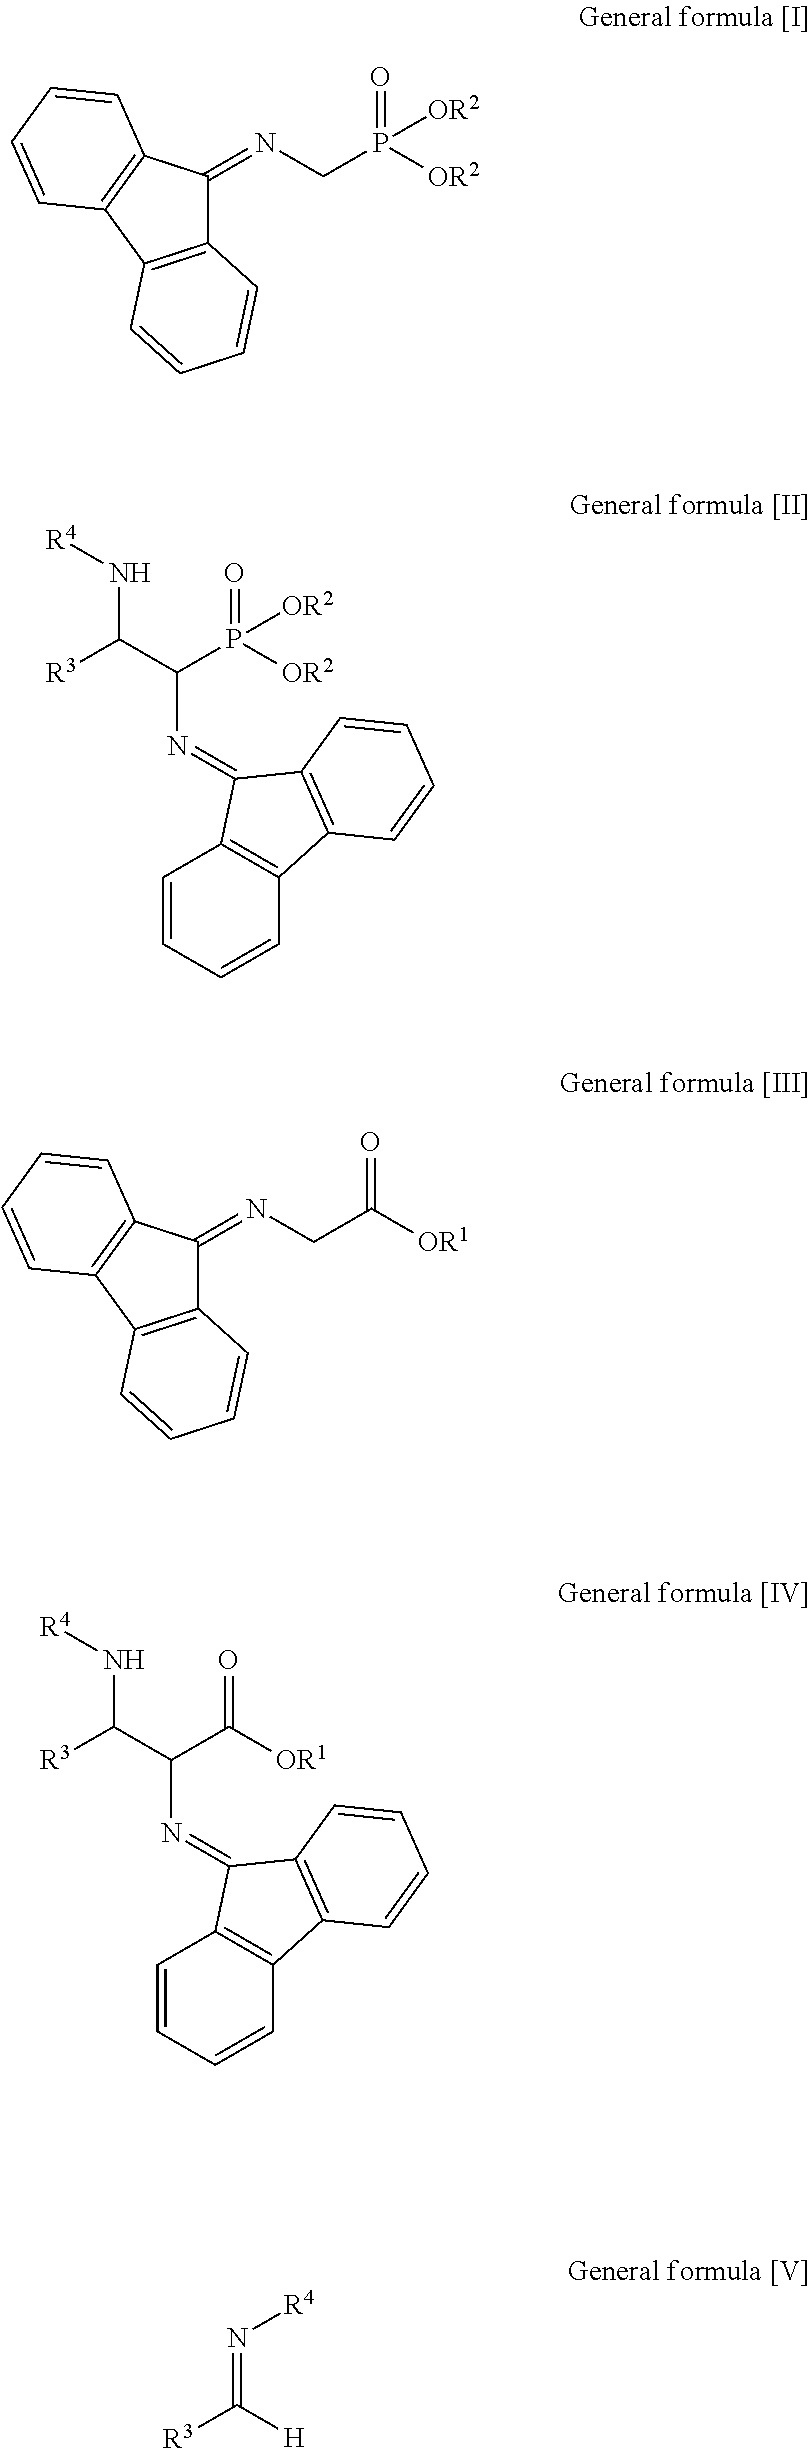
C1=CC=CC2=C1C(=NC(C([R3])N[R4])P([OR2])([OR2])=O)C1=C2C=CC=C1.C1=CC=CC2=C1C(=NC(C([R3])N[R4])C([OR1])=O)C1=C2C=CC=C1.C12=C(C3=C(C1=NCP([OR2])([OR2])=O)C=CC=C3)C=CC=C2.C12=C(C3=C(C1=NCC([OR1])=O)C=CC=C3)C=CC=C2.N(=C([H])[R3])[R4]
